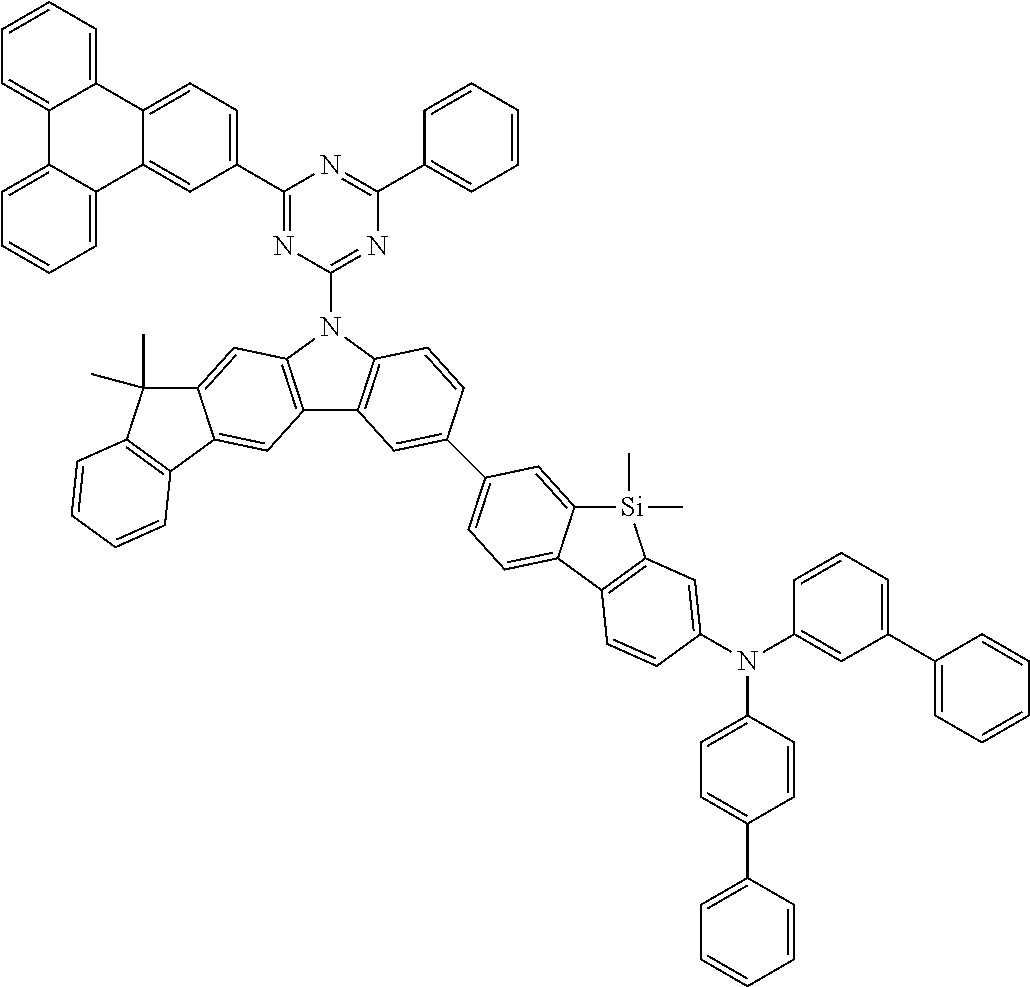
C1(C2=CC=C3C(=C2)C2=CC=CC=C2C2=CC=CC=C32)=NC(N2C3=C(C4=C2C=C2C(=C4)C4=C(C2(C)C)C=CC=C4)C=C(C2=CC=C4C(=C2)[Si](C)(C)C2=C4C=CC(N(C4=CC=C(C5=CC=CC=C5)C=C4)C4=CC(C5=CC=CC=C5)=CC=C4)=C2)C=C3)=NC(C2=CC=CC=C2)=N1
